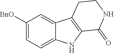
C1([BnO])=CC=C2C(=C1)C1=C(N2)C(=O)NCC1
